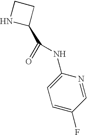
N1C(C(=O)NC2=CC=C(F)C=N2)CC1
